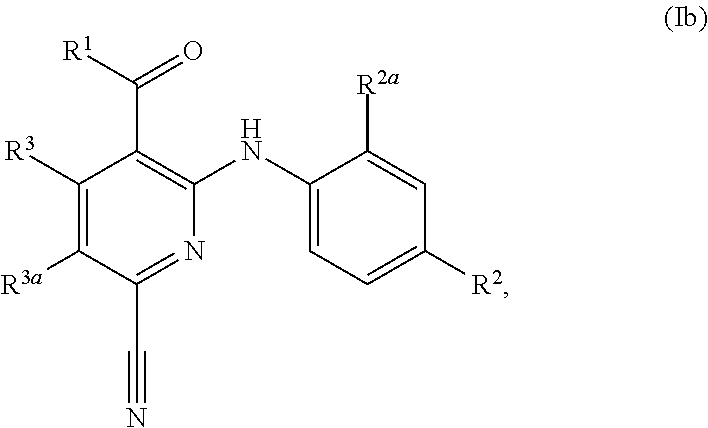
C1([R3])=C([R3a])C(C#N)=NC(NC2=CC=C([R2])C=C2[R2a])=C1C([R1])=O
